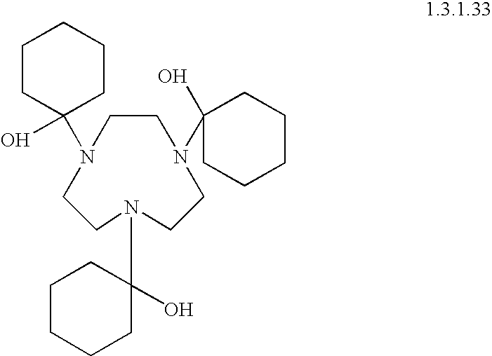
C1CN(C2(O)CCCCC2)CCN(C2(O)CCCCC2)CCN1C1(O)CCCCC1
